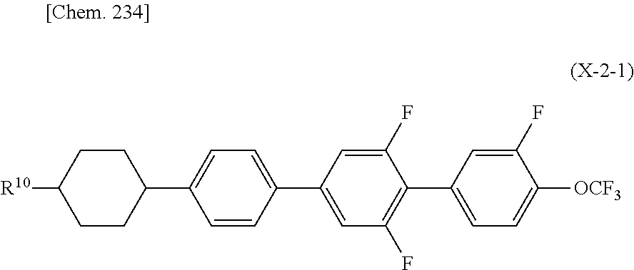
C1([R10])CCC(C2=CC=C(C3=CC(F)=C(C4=CC=C([OCF3])C(F)=C4)C(F)=C3)C=C2)CC1
